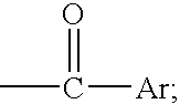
CC(=O)[Ar]
